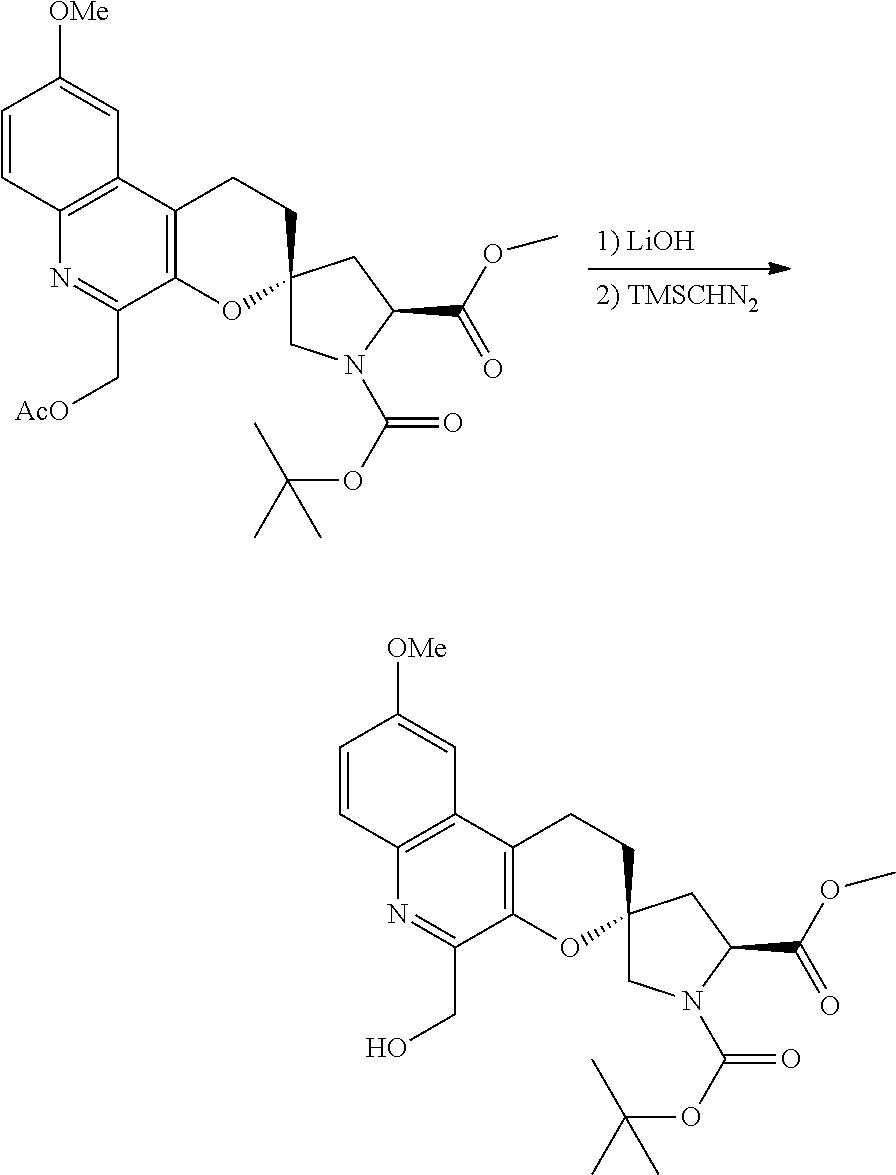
C1=CC2=C(C=C1[OMe])C1=C(C(C[AcO])=N2)OC2(CC1)CN(C(OC(C)(C)C)=O)C(C(OC)=O)C2.C1=CC2=C(C=C1[OMe])C1=C(C(CO)=N2)OC2(CC1)CN(C(OC(C)(C)C)=O)C(C(OC)=O)C2
